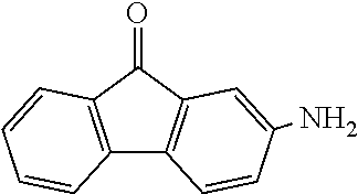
C12=C(C(=O)C3=C1C=CC(N)=C3)C=CC=C2
